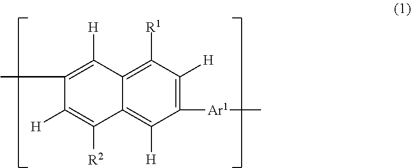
C1([Ar1]C)=C([H])C([R1])=C2C(=C1[H])C([R2])=C([H])C(C)=C2[H]
